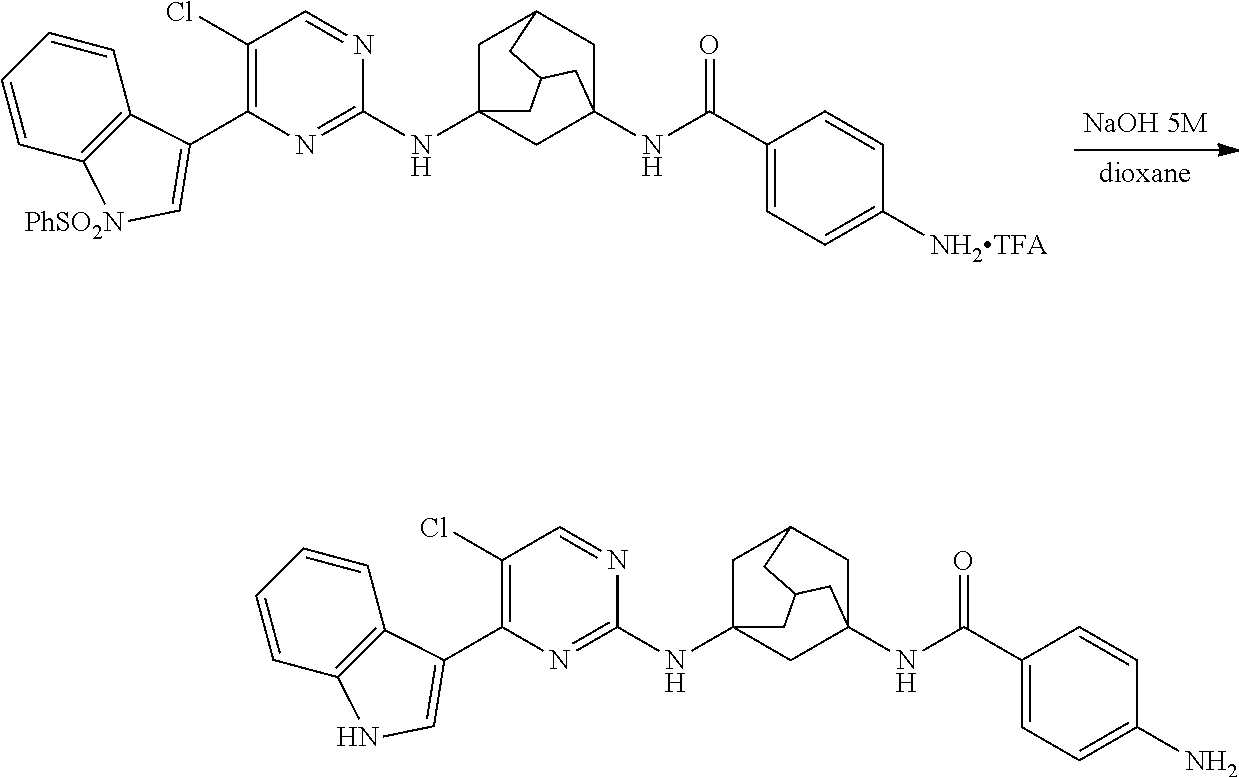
C1=CC=CC2=C1C(C1=C(Cl)C=NC(NC34CC5(NC(C6=CC=C([NH2TFA])C=C6)=O)CC(C3)CC(C5)C4)=N1)=C[PhSO2N]2.C1=CC=CC2=C1C(C1=C(Cl)C=NC(NC34CC5(NC(C6=CC=C(N)C=C6)=O)CC(C3)CC(C5)C4)=N1)=CN2
